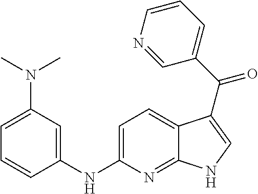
C12=NC(NC3=CC(N(C)C)=CC=C3)=CC=C1C(C(C1=CC=CN=C1)=O)=CN2
